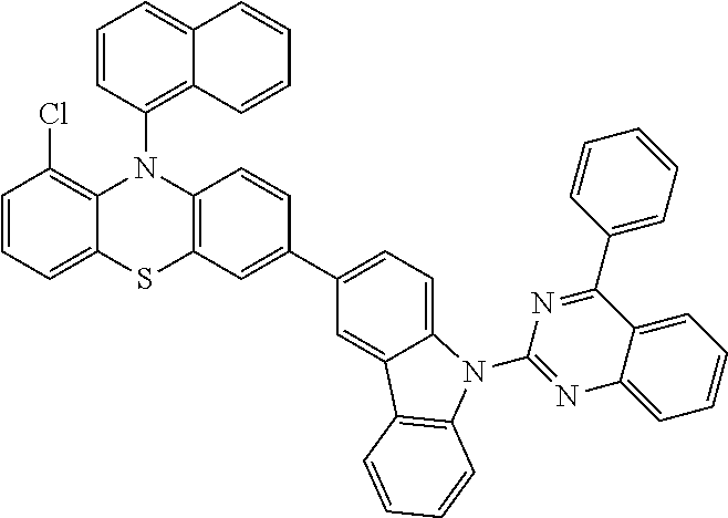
C1=CC=C2C(=C1Cl)N(C1=C3C(=CC=C1)C=CC=C3)C1=C(S2)C=C(C2=CC=C3C(=C2)C2=C(N3C3=NC4=CC=CC=C4C(C4=CC=CC=C4)=N3)C=CC=C2)C=C1
